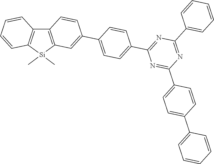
C12=C([Si](C)(C)C3=C1C=CC(C1=CC=C(C4=NC(C5=CC=CC=C5)=NC(C5=CC=C(C6=CC=CC=C6)C=C5)=N4)C=C1)=C3)C=CC=C2
